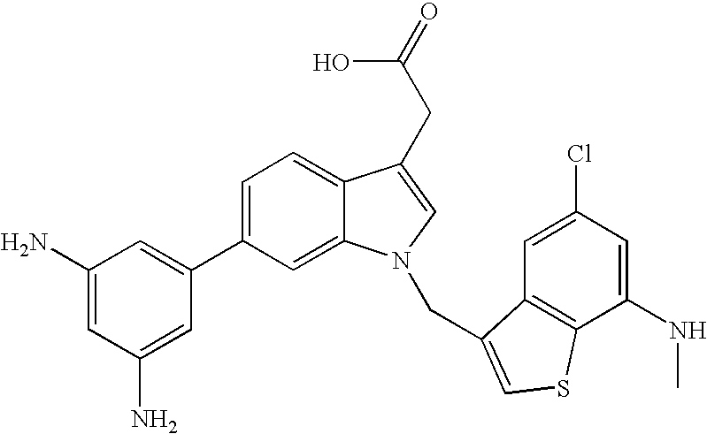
C1=C(C2=CC(N)=CC(N)=C2)C=C2C(=C1)C(CC(=O)O)=CN2CC1=CSC2=C1C=C(Cl)C=C2NC
